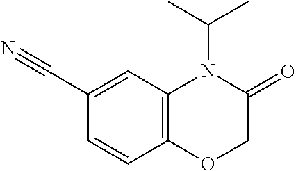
N#CC1=CC2=C(C=C1)OCC(=O)N2C(C)C
